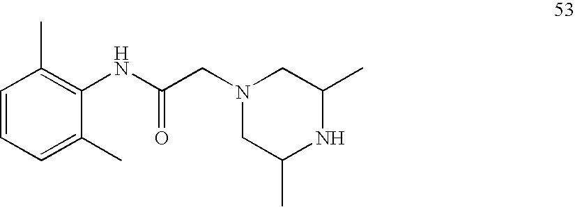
C1=CC=C(C)C(NC(CN2CC(C)NC(C)C2)=O)=C1C
